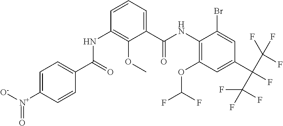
C1=C([N+]([O-])=O)C=CC(C(=O)NC2=C(OC)C(C(NC3=C(OC(F)F)C=C(C(C(F)(F)F)(C(F)(F)F)F)C=C3Br)=O)=CC=C2)=C1
